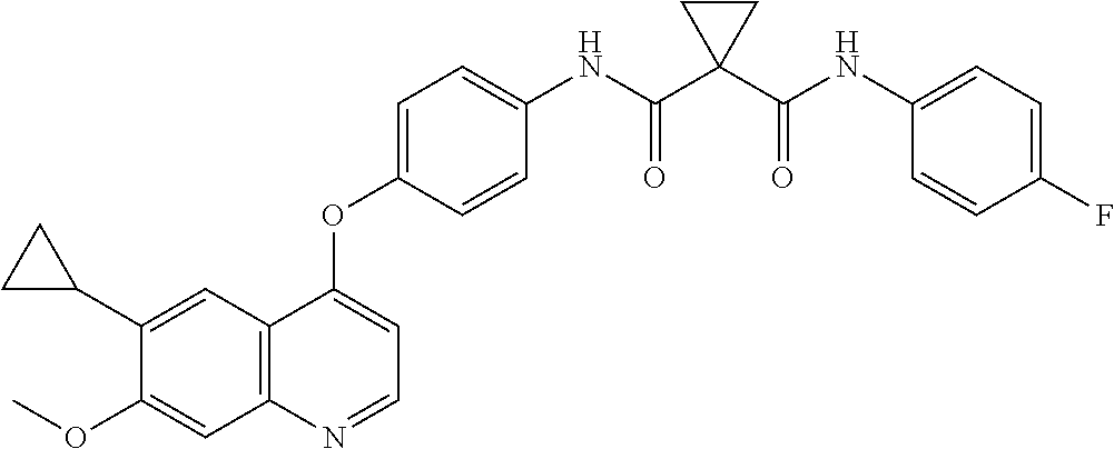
C12=C(N=CC=C1OC1=CC=C(NC(C3(C(NC4=CC=C(F)C=C4)=O)CC3)=O)C=C1)C=C(OC)C(C1CC1)=C2
